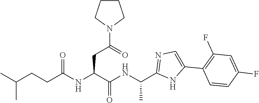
C(C(=O)NC(C1=NC=C(C2=C(F)C=C(F)C=C2)N1)C)(NC(CCC(C)C)=O)CC(N1CCCC1)=O
